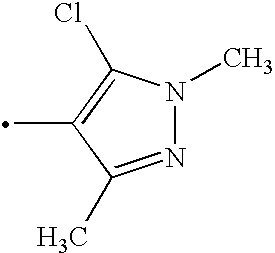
N1(C)N=C(C)C(C)=C1Cl
